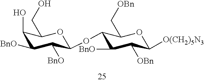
C1(O)C([BnO])C([BnO])C(OC2C([BnO])C([OBn])C([O(CH2)5N3])OC2C[OBn])OC1CO
